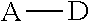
[A][D]
